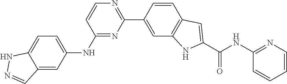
C12=CC=C(NC3=NC(C4=CC5=C(C=C4)C=C(C(NC4=NC=CC=C4)=O)N5)=NC=C3)C=C1C=NN2
